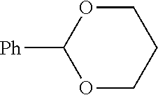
O1CCCOC1[Ph]
